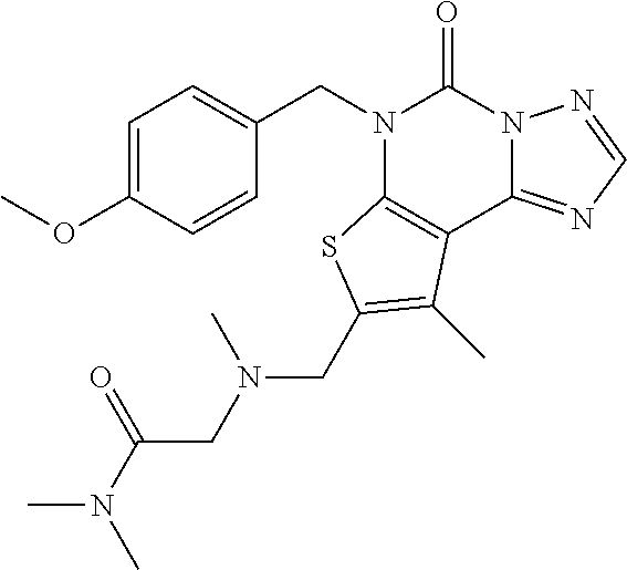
C1=C(OC)C=CC(CN2C3=C(C4=NC=NN4C2=O)C(C)=C(CN(CC(N(C)C)=O)C)S3)=C1
